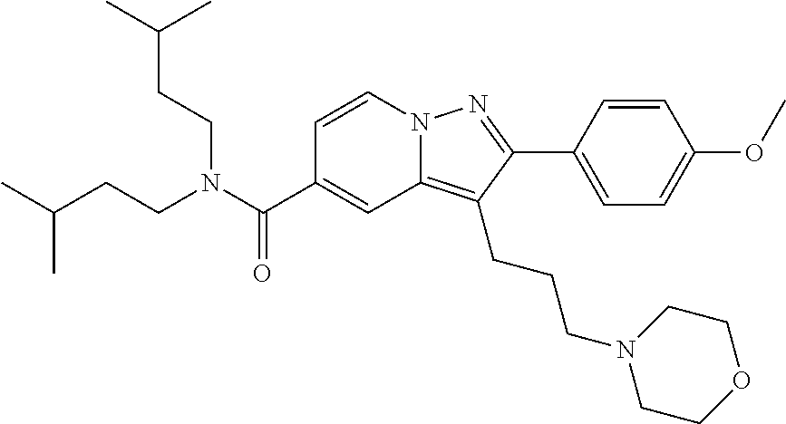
C1=CN2C(=C(CCCN3CCOCC3)C(C3=CC=C(OC)C=C3)=N2)C=C1C(N(CCC(C)C)CCC(C)C)=O
